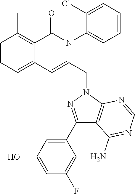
C1=CC=C2C(=C1C)C(=O)N(C1=CC=CC=C1Cl)C(CN1C3=C(C(N)=NC=N3)C(C3=CC(O)=CC(F)=C3)=N1)=C2
